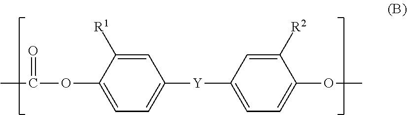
CC(OC1=CC=C([Y]C2=CC=C(OC)C([R2])=C2)C=C1[R1])=O
